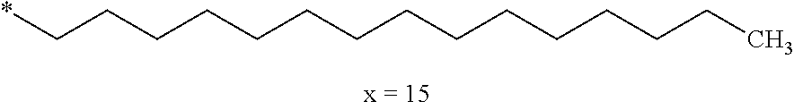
*CCCCCCCCCCCCCCC
